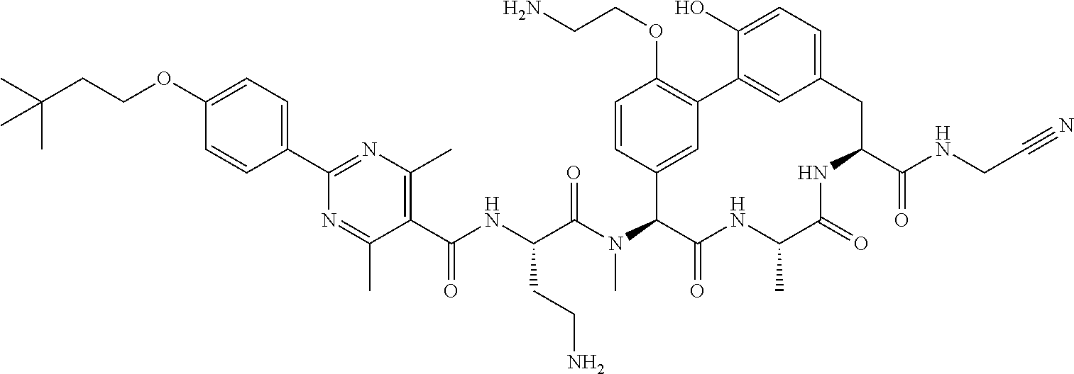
C1(OCCC(C)(C)C)=CC=C(C2=NC(C)=C(C(NC(C(N(C3C(=O)NC(C)C(=O)NC(C(NCC#N)=O)CC4=CC=C(O)C(=C4)C4=C(OCCN)C=CC3=C4)C)=O)CCN)=O)C(C)=N2)C=C1
